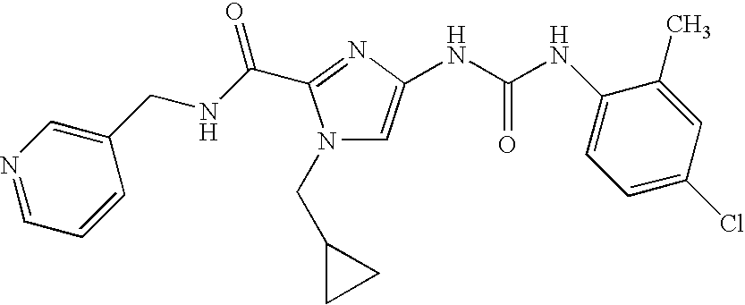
C1=NC=C(CNC(=O)C2=NC(NC(NC3=CC=C(Cl)C=C3C)=O)=CN2CC2CC2)C=C1
